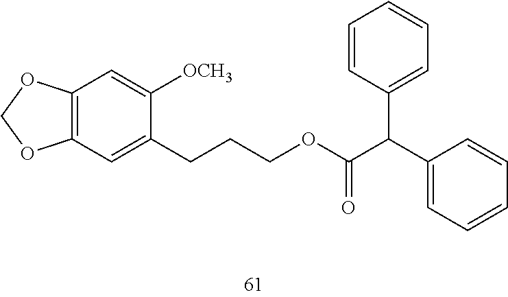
C12=C(OCO1)C=C([OCH3])C(CCCOC(=O)C(C1=CC=CC=C1)C1=CC=CC=C1)=C2
